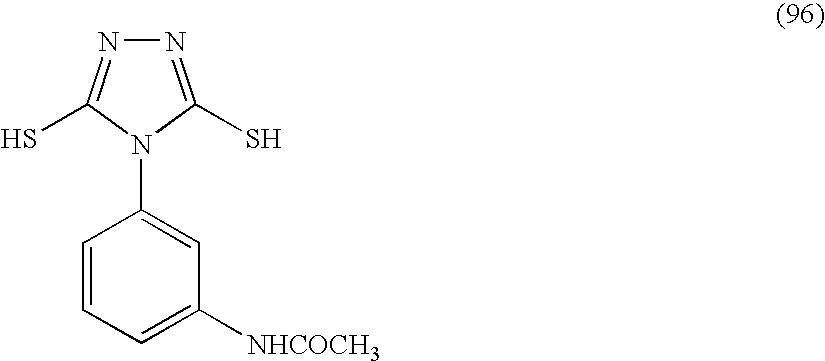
N1=C(S)N(C2=CC([NHCOCH3])=CC=C2)C(S)=N1
